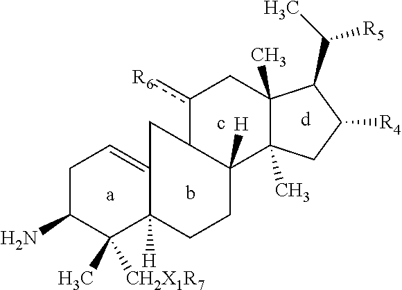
C1C(N)C(C)([CH2X1R7])C2([H])C(=C1)CC1C([H])(CC2)C2(C)C(C)(Cc1[R6])C(C(C)[R5])C([R4])C2
